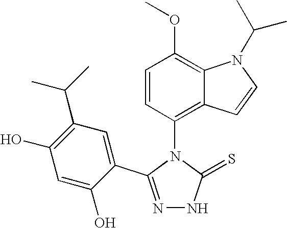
N1=C(C2=CC(C(C)C)=C(O)C=C2O)N(C2=C3C(=C(OC)C=C2)N(C(C)C)C=C3)C(=S)N1
